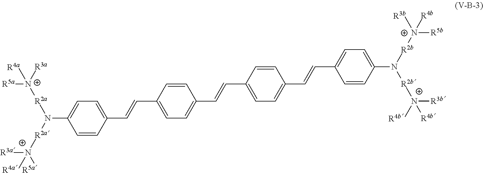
C1=CC(C=CC2=CC=C(C=CC3=CC=C(C=CC4=CC=C(N([R2b]N([R3b])([R4b])[R4b])[R2b][N+]([R3b])([R5b])[R4b])C=C4)C=C3)C=C2)=CC=C1N([R2a][N+]([R3a])([R5a])[R4a])[R2a][N+]([R5a])([R3a])[R4a]
